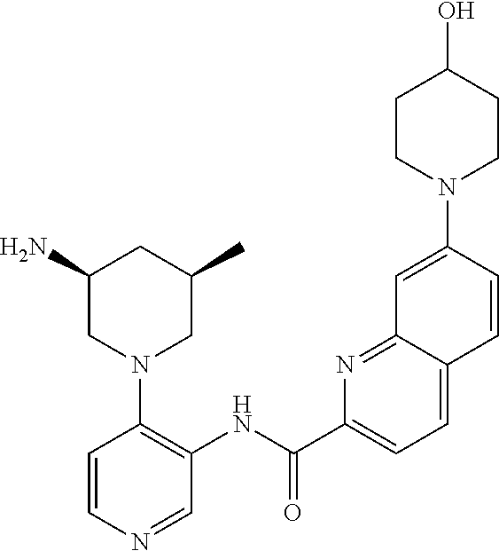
C1=CN=CC(NC(C2=CC=C3C(=N2)C=C(N2CCC(O)CC2)C=C3)=O)=C1N1CC(C)CC(N)C1
